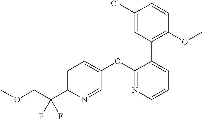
C1=C(C(COC)(F)F)N=CC(OC2=NC=CC=C2C2=C(OC)C=CC(Cl)=C2)=C1
